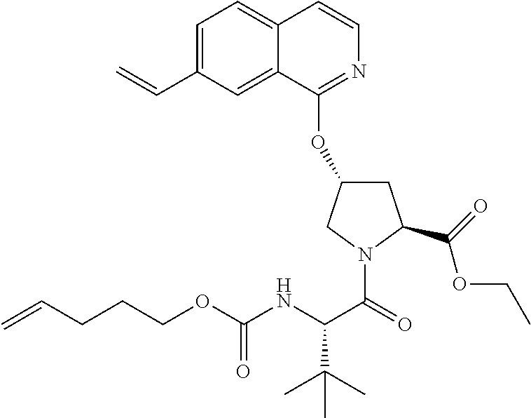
C1=C(C=C)C=C2C(=C1)C=CN=C2OC1CC(C(=O)OCC)N(C(=O)C(NC(OCCCC=C)=O)C(C)(C)C)C1
